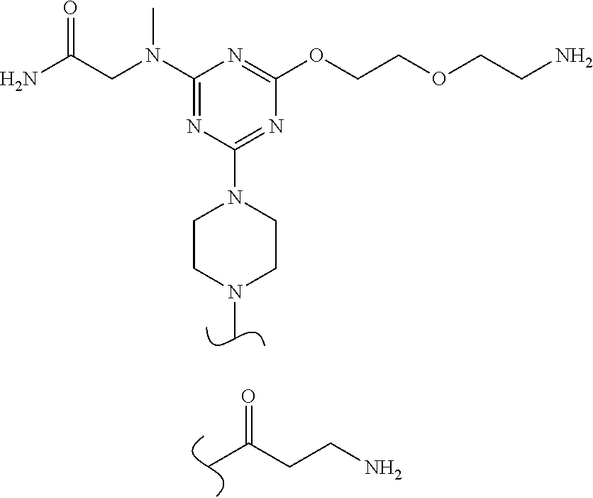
NC(CN(C1=NC(N2CCN(C)CC2)=NC(OCCOCCN)=N1)C)=O.CC(CCN)=O
